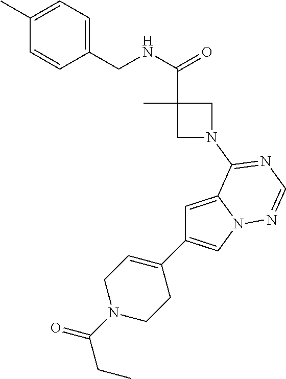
C1=C2N(C=C1C1=CCN(C(=O)CC)CC1)N=CN=C2N1CC(C)(C(NCC2=CC=C(C)C=C2)=O)C1
